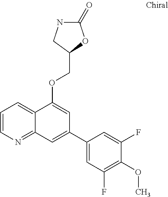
C1=CN=C2C(=C1)C(OCC1OC(=O)NC1)=CC(C1=CC(F)=C(OC)C(F)=C1)=C2
